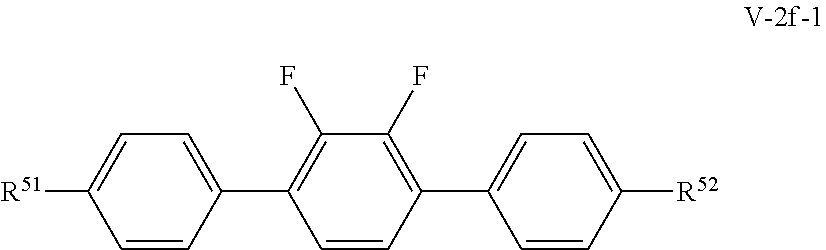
C1(F)=C(C2=CC=C([R51])C=C2)C=CC(C2=CC=C([R52])C=C2)=C1F
